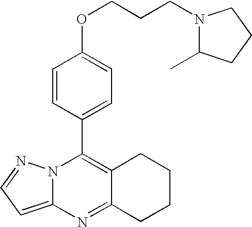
N12C(=CC=N1)N=C1C(=C2C2=CC=C(OCCCN3C(C)CCC3)C=C2)CCCC1
